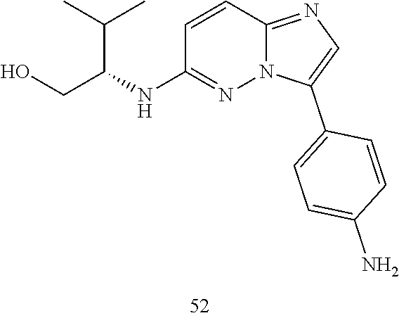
C1(NC(CO)C(C)C)=NN2C(=NC=C2C2=CC=C(N)C=C2)C=C1
